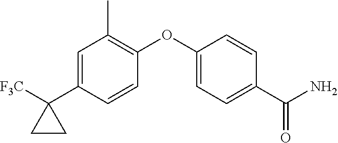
C1=C(C2([F3C])CC2)C=CC(OC2=CC=C(C(N)=O)C=C2)=C1C
